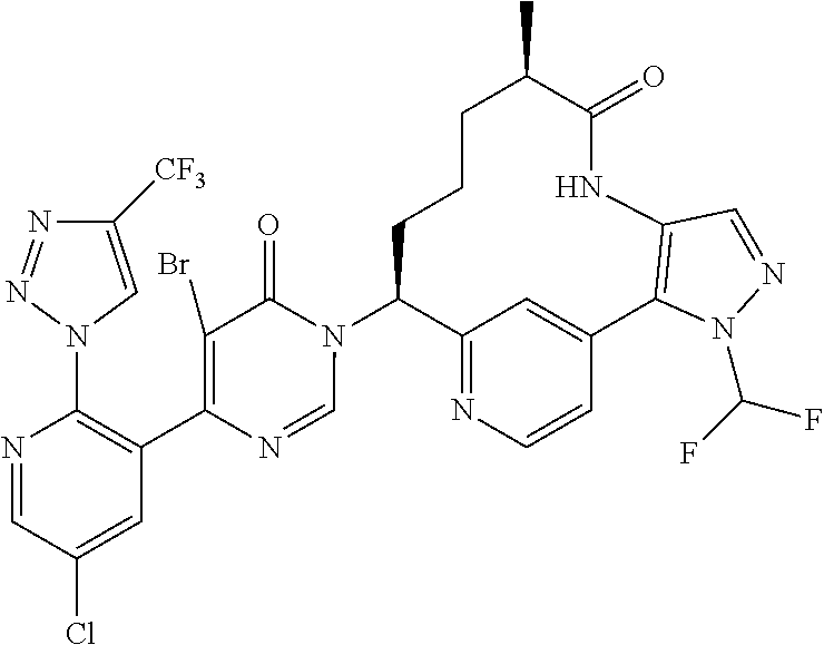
C12=NC=CC(=C1)C1=C(NC(=O)C(C)CCCC2N2C(=O)C(Br)=C(C3=C(N4C=C([CF3])N=N4)N=CC(Cl)=C3)N=C2)C=NN1C(F)F
